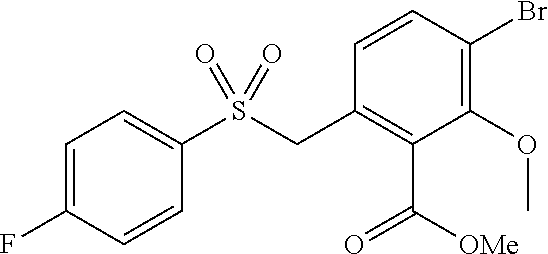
C1=C(F)C=CC(S(CC2=C(C([OMe])=O)C(OC)=C(Br)C=C2)(=O)=O)=C1
